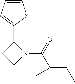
N1(C(=O)C(CC)(C)C)C(C2=CC=CS2)CC1
